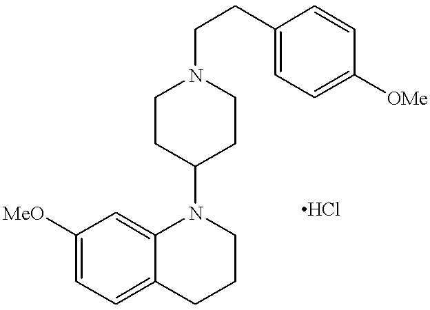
C1([MeO])=CC=C2C(=C1)N(C1CCN(CCC3=CC=C([OMe])C=C3)CC1)CCC2
